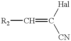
[R2]C=C([Hal])[CN]
